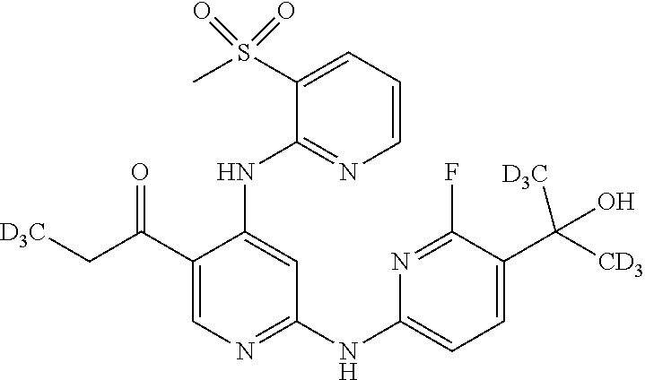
C1=CC=C(S(C)(=O)=O)C(NC2=CC(NC3=CC=C(C([D3C])([CD3])O)C(F)=N3)=NC=C2C(C[D3C])=O)=N1
